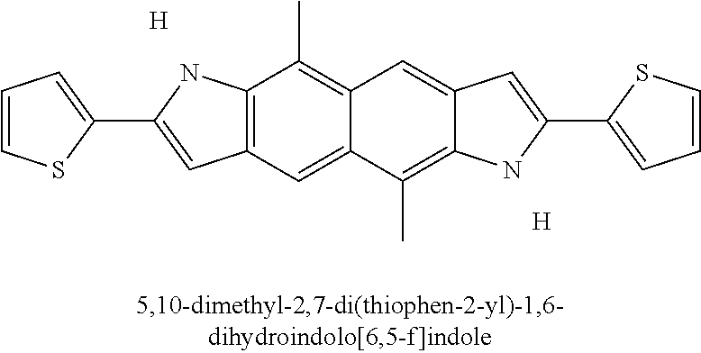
C1=CSC(C2=CC3=C(N2)C(C)=C2C(=C3)C(C)=C3C(=C2)C=C(C2=CC=CS2)N3)=C1.[H].[H]
